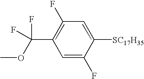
C1=C(F)C([SC17H35])=CC(F)=C1C(OC)(F)F
